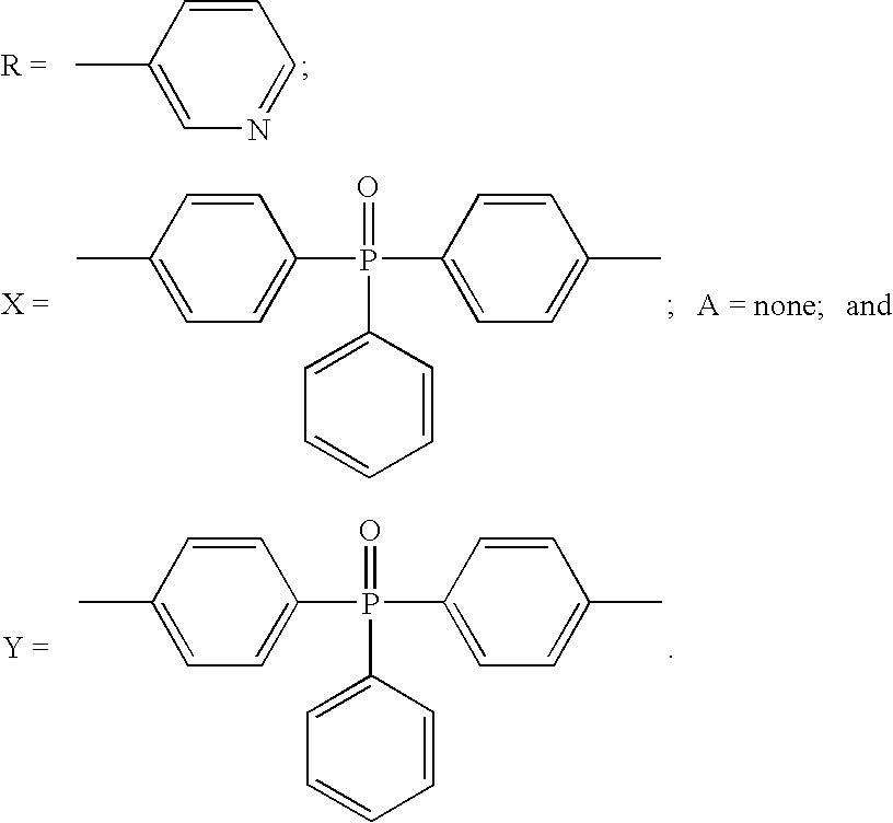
CC1=CN=CC=C1.CC1=CC=C(P(C2=CC=C(C)C=C2)(=O)C2=CC=CC=C2)C=C1.CC1=CC=C(P(C2=CC=C(C)C=C2)(=O)C2=CC=CC=C2)C=C1
